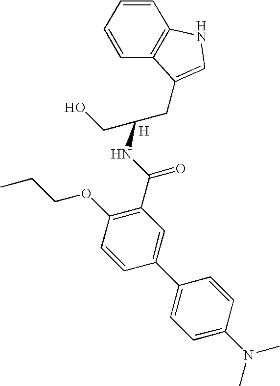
CCCOC1=C(C(NC(CC2=CNC3=C2C=CC=C3)CO)=O)C=C(C2=CC=C(N(C)C)C=C2)C=C1.[H]
